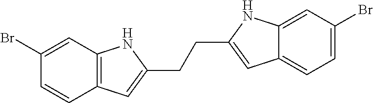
C1(Br)=CC2=C(C=C1)C=C(CCC1=CC3=CC=C(Br)C=C3N1)N2
